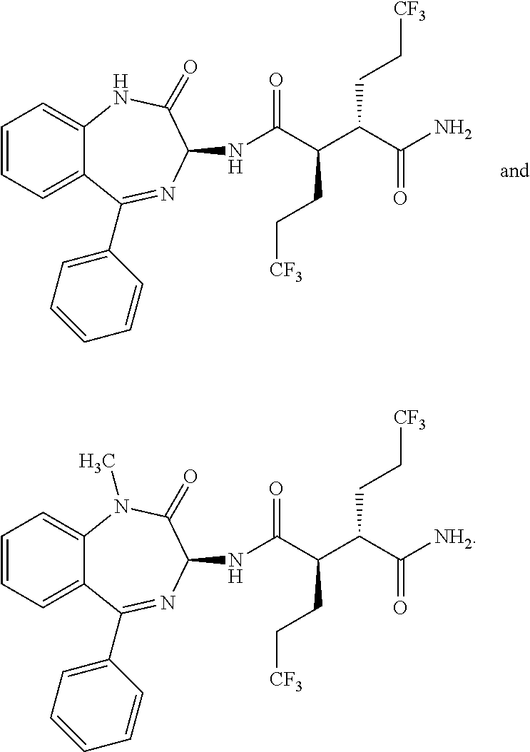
C1=CC=C2C(=C1)NC(=O)C(NC(C(C(C(N)=O)CC[CF3])CC[CF3])=O)N=C2C1=CC=CC=C1.C1=CC=C2C(=C1)N(C)C(=O)C(NC(C(C(C([NH2])=O)CC[CF3])CC[CF3])=O)N=C2C1=CC=CC=C1
